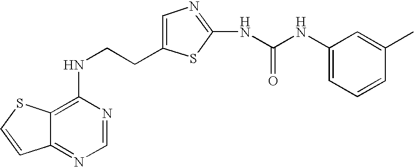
C(CNC1=C2C(=NC=N1)C=CS2)C1=CN=C(NC(=O)NC2=CC=CC(C)=C2)S1
